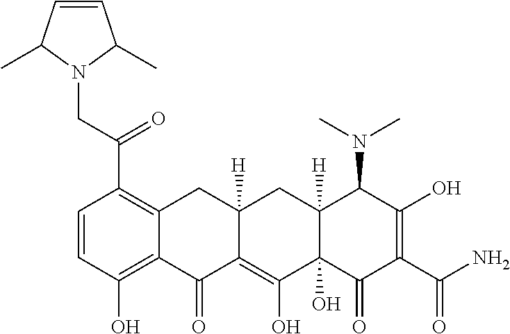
C1=CC(O)=C2C(=C1C(CN1C(C)C=CC1C)=O)CC1([H])C(=C(O)C3(O)C([H])(C1)C(N(C)C)C(O)=C(C(=O)N)C3=O)C2=O
